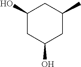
C1(O)CC(O)CC(C)C1
